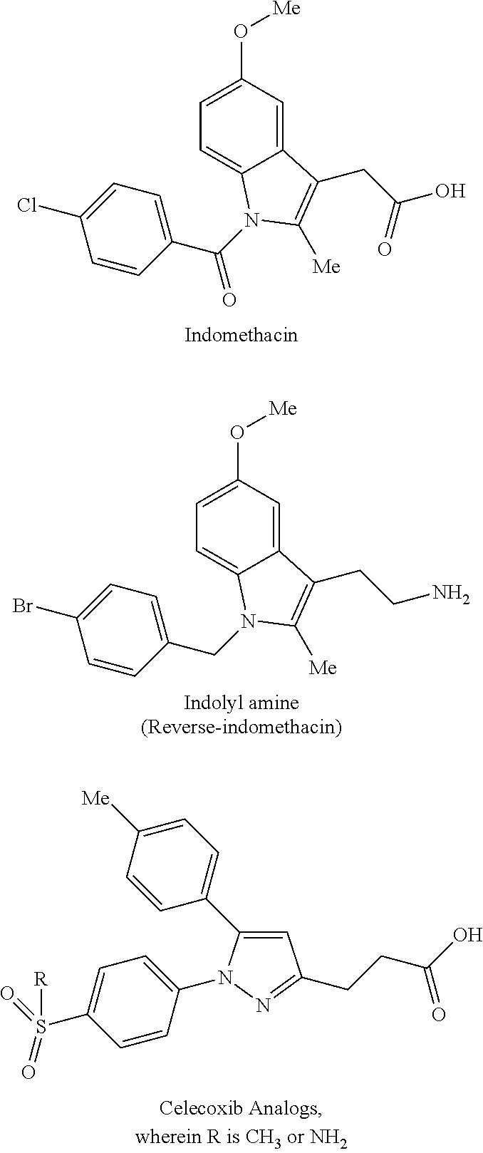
C1=CC(C(=O)N2C3=CC=C(O[Me])C=C3C(CC(O)=O)=C2[Me])=CC=C1Cl.C1=CC(CN2C3=CC=C(O[Me])C=C3C(CCN)=C2[Me])=CC=C1Br.C1=C([Me])C=CC(C2=CC(CCC(O)=O)=NN2C2=CC=C(S(=O)(=O)[R])C=C2)=C1
